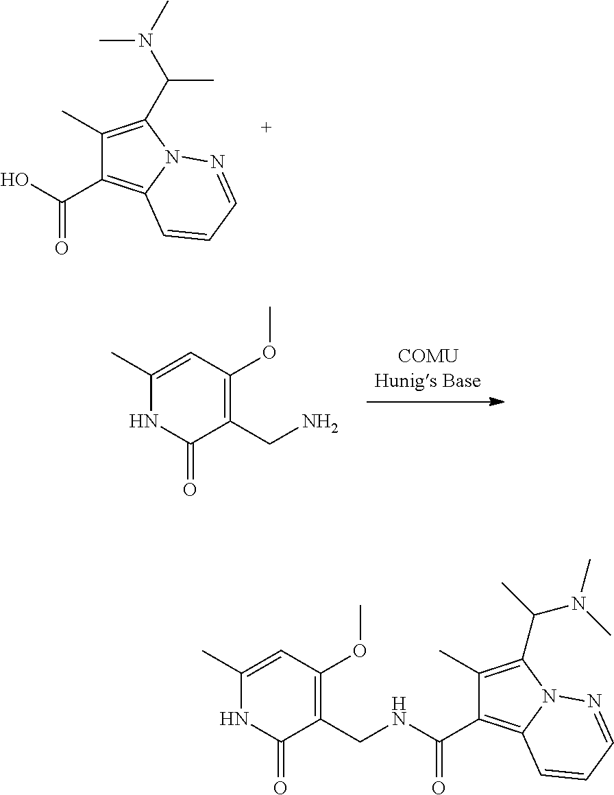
C1(C)=C(C(N(C)C)C)N2C(=C1C(O)=O)C=CC=N2.C1(C)=CC(OC)=C(CN)C(=O)N1.C1(C)=C(C(C)N(C)C)N2C(=C1C(=O)NCC1=C(OC)C=C(C)NC1=O)C=CC=N2
